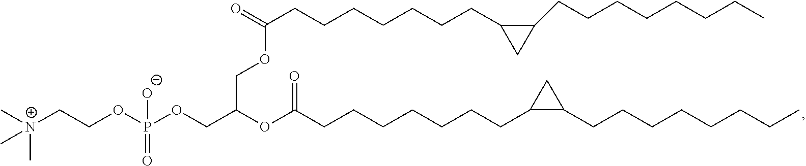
C(CCCCCCCC1C(CCCCCCCC)C1)(OCC(COP(OCC[N+](C)(C)C)(=O)[O-])OC(CCCCCCCC1C(CCCCCCCC)C1)=O)=O
